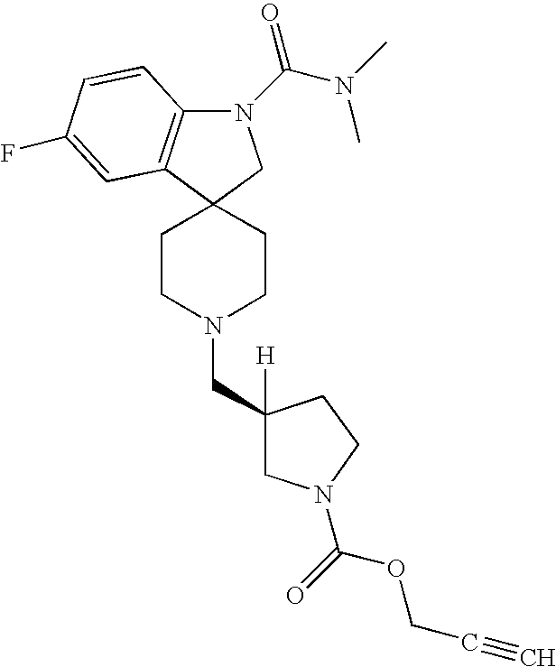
C1CN(CC2([H])CN(C(OCC#C)=O)CC2)CCC12CN(C(N(C)C)=O)C1=C2C=C(F)C=C1
